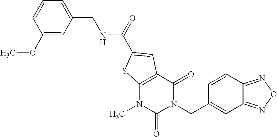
COC1=CC(CNC(=O)C2=CC3=C(N(C)C(=O)N(CC4=CC5=NON=C5C=C4)C3=O)S2)=CC=C1
